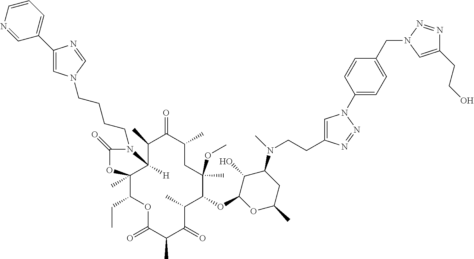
O(C1C(C)C(=O)C(C)C(=O)OC(CC)C2(C)C([H])(C(C)C(=O)C(C)CC1(OC)C)N(CCCCN1C=C(C3=CC=CN=C3)N=C1)C(=O)O2)C1C(O)C(N(C)CCC2=CN(C3=CC=C(CN4C=C(CCO)N=N4)C=C3)N=N2)CC(C)O1
